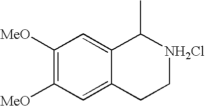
C1([MeO])=C([MeO])C=C2C(=C1)C(C)[NH2Cl]CC2
